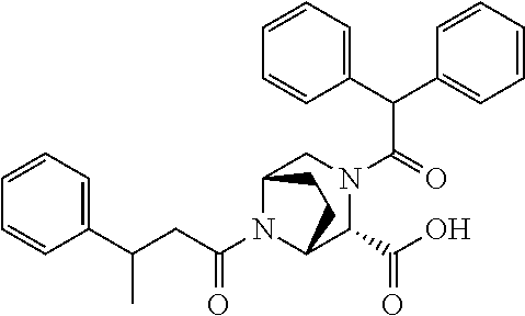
C(N1C2C(C(O)=O)N(C(=O)C(C3=CC=CC=C3)C3=CC=CC=C3)CC1CC2)(CC(C1=CC=CC=C1)C)=O
